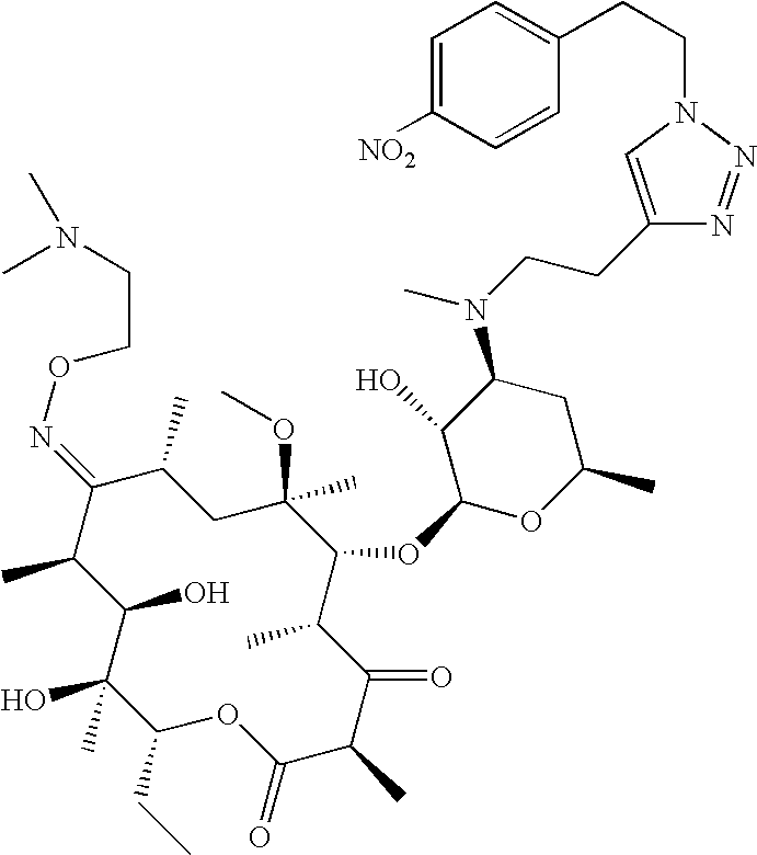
C1(O)C(C)C(=NOCCN(C)C)C(C)CC(C)(OC)C(OC2OC(C)CC(N(CCC3=CN(CCC4=CC=C([NO2])C=C4)N=N3)C)C2O)C(C)C(=O)C(C)C(=O)OC(CC)C1(O)C
